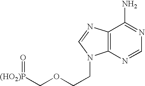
[(HO2)P](COCCN1C2=C(N=C1)C(N)=NC=N2)=O
